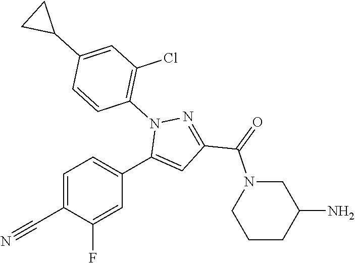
C1=C(C#N)C(F)=CC(C2=CC(C(=O)N3CCCC(N)C3)=NN2C2=C(Cl)C=C(C3CC3)C=C2)=C1
